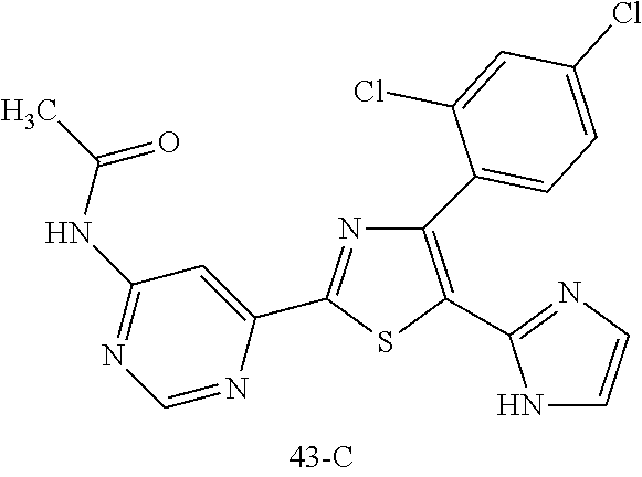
C1(C2=CC=C(Cl)C=C2Cl)=C(C2=NC=CN2)SC(C2=CC(NC(C)=O)=NC=N2)=N1
